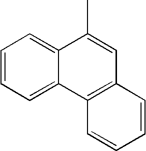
C1=CC=C2C(=C1)C(C)=CC1=C2C=CC=C1
